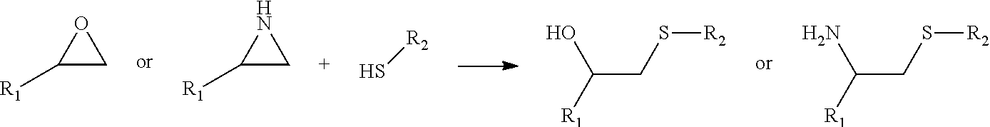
C1([R1])CO1.C1([R1])CN1.S[R2].OC([R1])CS[R2].NC([R1])CS[R2]
